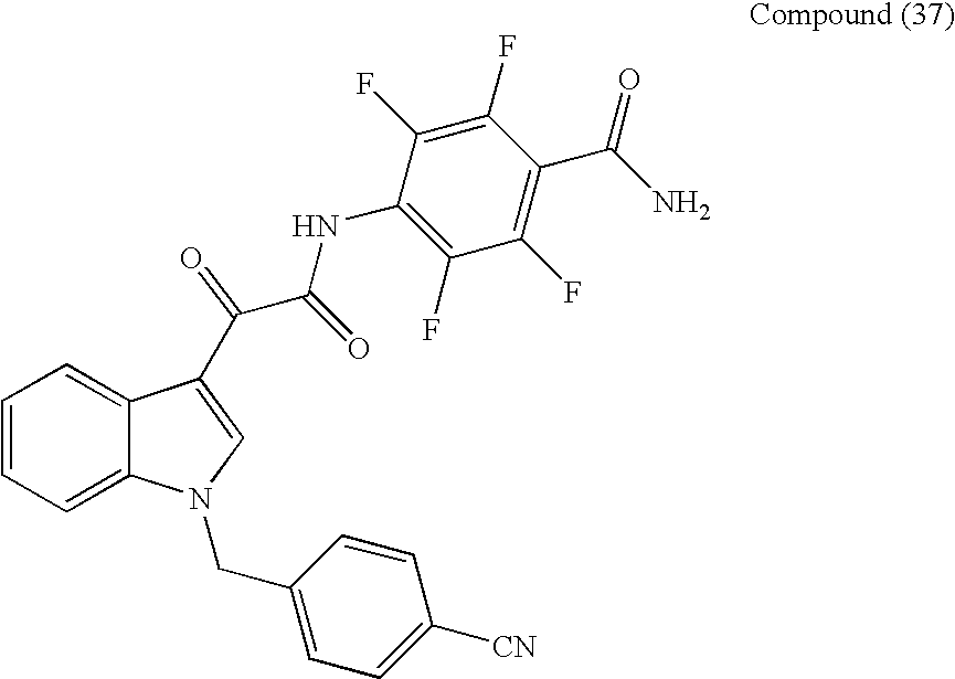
C1=CC=C2C(=C1)C(C(C(NC1=C(F)C(F)=C(C(N)=O)C(F)=C1F)=O)=O)=CN2CC1=CC=C([CN])C=C1
